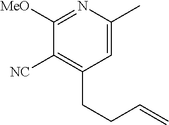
N1=C([MeO])C([NC])=C(CCC=C)C=C1C
